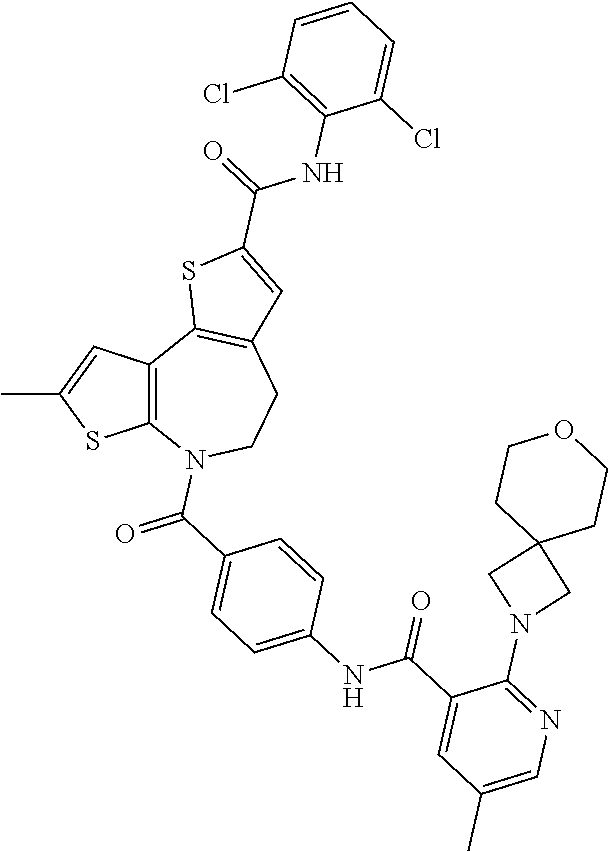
C12=C(C3=C(CCN1C(C1=CC=C(NC(C4=CC(C)=CN=C4N4CC5(C4)CCOCC5)=O)C=C1)=O)C=C(C(=O)NC1=C(Cl)C=CC=C1Cl)S3)C=C(C)S2
